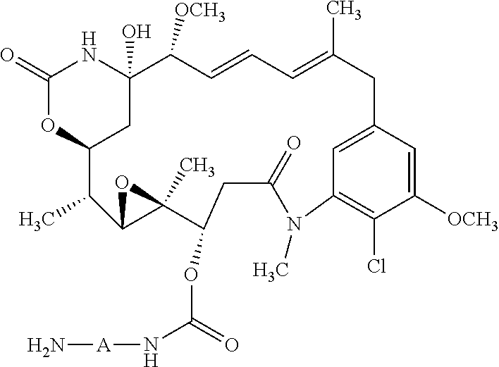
N(C(=O)OC1C2(C)OC2C(C)C2OC(=O)NC(O)(C2)C([OCH3])C=CC=C(C)CC2=CC(=C(Cl)C([OCH3])=C2)N(C)C(=O)C1)[A]N
